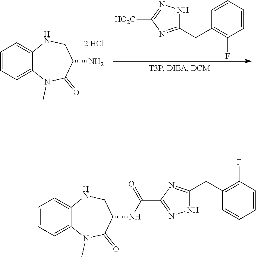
C1=CC=C2C(=C1)NCC(NC(C1=NNC(CC3=C(F)C=CC=C3)=N1)=O)C(=O)N2C.C1=CC=C2C(=C1)NCC(N)C(=O)N2C.C1(CC2=C(F)C=CC=C2)=NC([HO2C])=NN1
